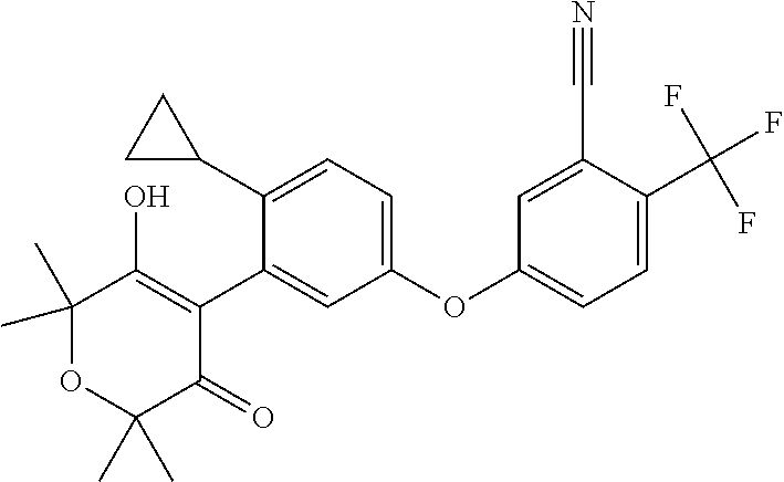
C1(C2CC2)=CC=C(OC2=CC=C(C(F)(F)F)C(C#N)=C2)C=C1C1=C(O)C(C)(C)OC(C)(C)C1=O
